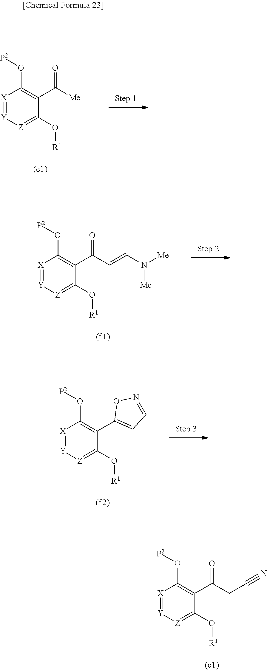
[X]1=[Y][Z]=C(O[R1])C(C(CC#N)=O)=C1O[P2].[X]1=[Y][Z]=C(O[R1])C(C([Me])=O)=C1O[P2].[X]1=[Y][Z]=C(O[R1])C(C(C=CN([Me])[Me])=O)=C1O[P2].[X]1=[Y][Z]=C(O[R1])C(C2=CC=NO2)=C1O[P2]
